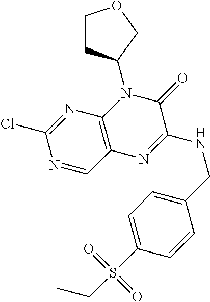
N1=C(Cl)N=CC2=C1N(C1CCOC1)C(=O)C(NCC1=CC=C(S(CC)(=O)=O)C=C1)=N2
